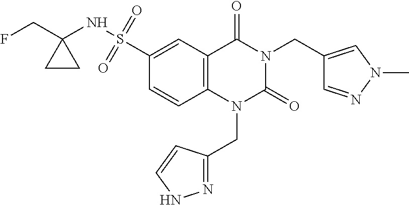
FCC1(NS(=O)(=O)C2=CC3=C(C=C2)N(CC2=NNC=C2)C(=O)N(CC2=CN(C)N=C2)C3=O)CC1
